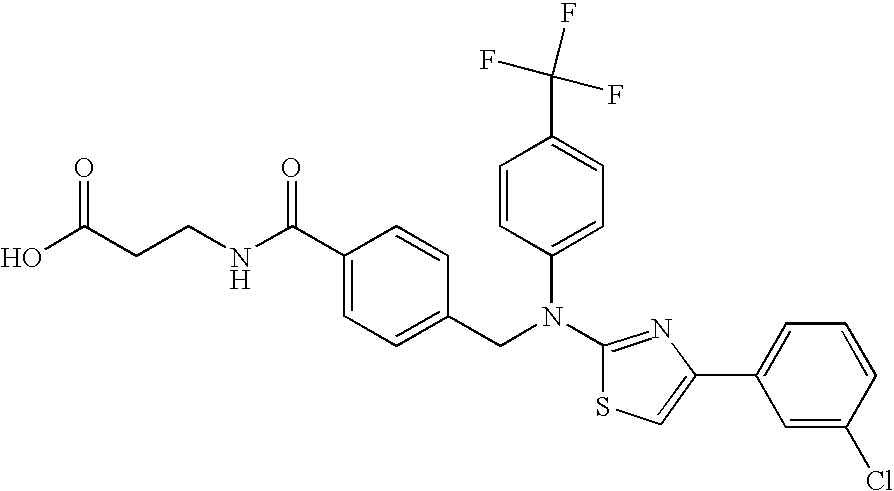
C(CCNC(C1=CC=C(CN(C2=CC=C(C(F)(F)F)C=C2)C2=NC(C3=CC=CC(Cl)=C3)=CS2)C=C1)=O)(O)=O
